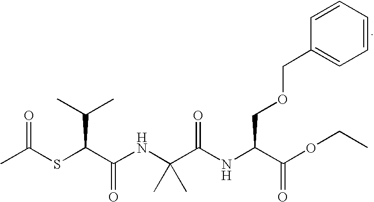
S(C(C(NC(C(NC(C(OCC)=O)COCC1=CC=CC=C1)=O)(C)C)=O)C(C)C)C(C)=O
